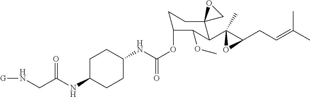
C1C(NC(CN[G])=O)CCC(NC(OC2CCC3(C(C4(C)C(CC=C(C)C)O4)C2OC)CO3)=O)C1
